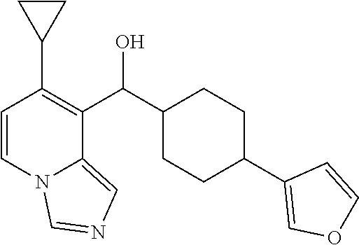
C1=CN2C(=CN=C2)C(C(C2CCC(C3=COC=C3)CC2)O)=C1C1CC1
